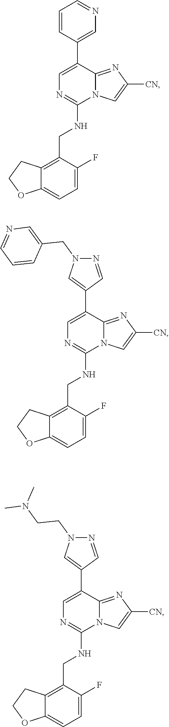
C1=C(C2=CN=CC=C2)C2=NC([CN])=CN2C(NCC2=C3C(=CC=C2F)OCC3)=N1.C1=C(C2=CN(CC3=CN=CC=C3)N=C2)C2=NC([CN])=CN2C(NCC2=C3C(=CC=C2F)OCC3)=N1.C1=C(C2=CN(CCN(C)C)N=C2)C2=NC([CN])=CN2C(NCC2=C3C(=CC=C2F)OCC3)=N1
